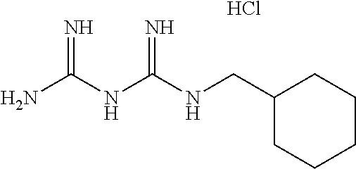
Cl.C(NC(NC(N)=N)=N)C1CCCCC1
